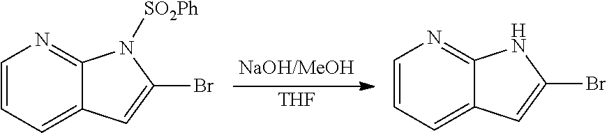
C1=CC=C2C(=N1)N([SO2Ph])C(Br)=C2.[THF].C1=CC=C2C(=N1)NC(Br)=C2
